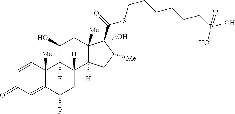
C1=CC2([Me])C(=CC1=O)C(F)CC1([H])C2(F)C(O)CC2([Me])C1([H])CC([Me])C2(C(=O)SCCCCCCP(O)(O)=O)O
